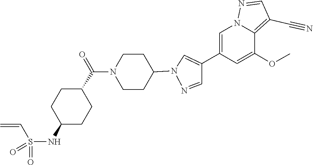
C1=NN2C(=C1C#N)C(OC)=CC(C1=CN(C3CCN(C(=O)C4CCC(NS(=O)(=O)C=C)CC4)CC3)N=C1)=C2
